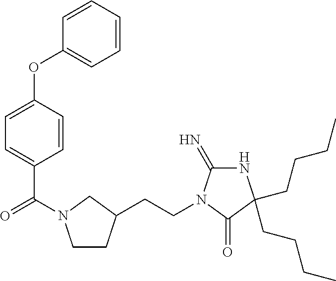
C1CC(CCN2C(=N)NC(CCCC)(CCCC)C2=O)CN1C(=O)C1=CC=C(OC2=CC=CC=C2)C=C1
